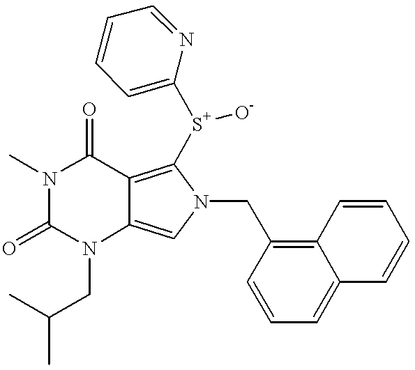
N1(C)C(=O)N(CC(C)C)C2=CN(CC3=C4C(=CC=C3)C=CC=C4)C([S+](C3=CC=CC=N3)[O-])=C2C1=O
